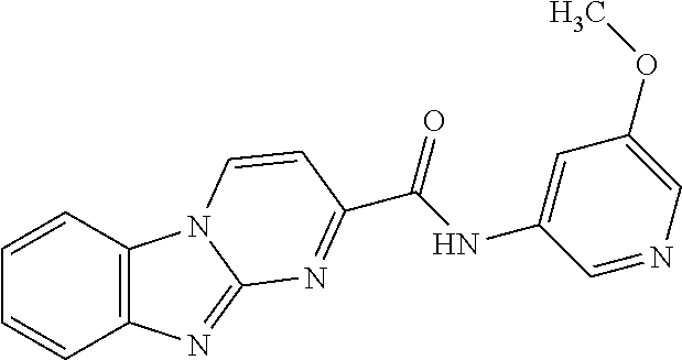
C1=CC2=C(C=C1)N=C1N2C=CC(C(=O)NC2=CC(OC)=CN=C2)=N1
